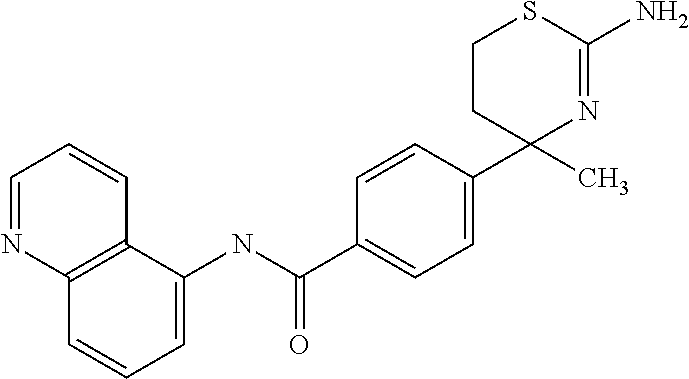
C1CC(C)(C2=CC=C(C(NC3=CC=CC4=C3C=CC=N4)=O)C=C2)N=C(N)S1
